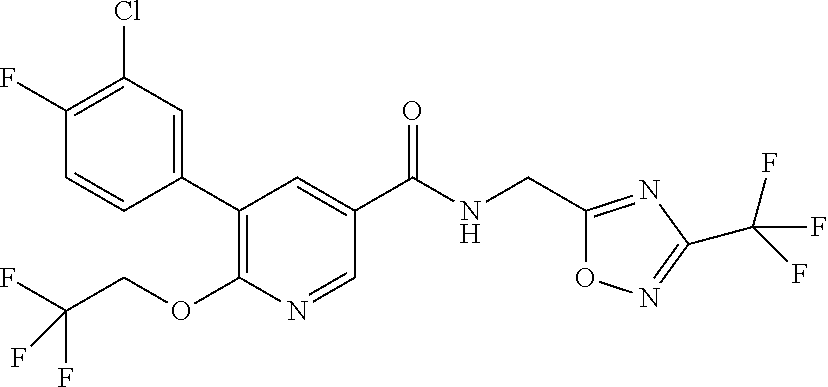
C1(C2=CC(Cl)=C(F)C=C2)=C(OCC(F)(F)F)N=CC(C(NCC2=NC(C(F)(F)F)=NO2)=O)=C1
